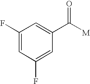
C1(F)=CC(F)=CC(C([M])=O)=C1
